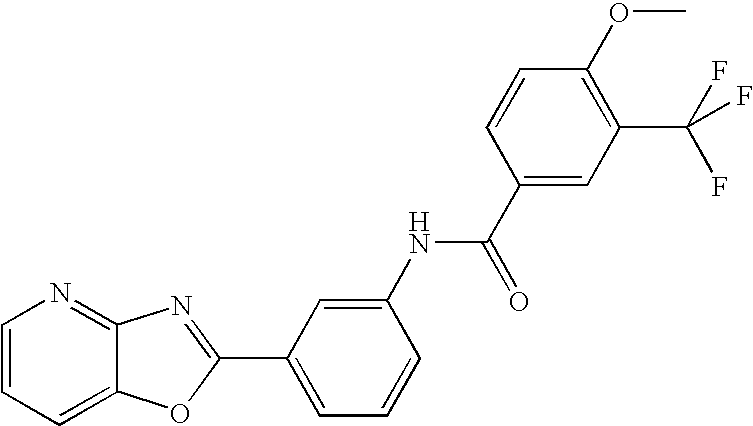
C1=CC=C2C(=N1)N=C(C1=CC=CC(NC(C3=CC(C(F)(F)F)=C(OC)C=C3)=O)=C1)O2
